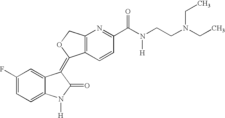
C1(F)=CC=C2C(=C1)C(=C1C3=C(CO1)N=C(C(N(CCN(CC)CC)[H])=O)C=C3)C(=O)N2[H]
